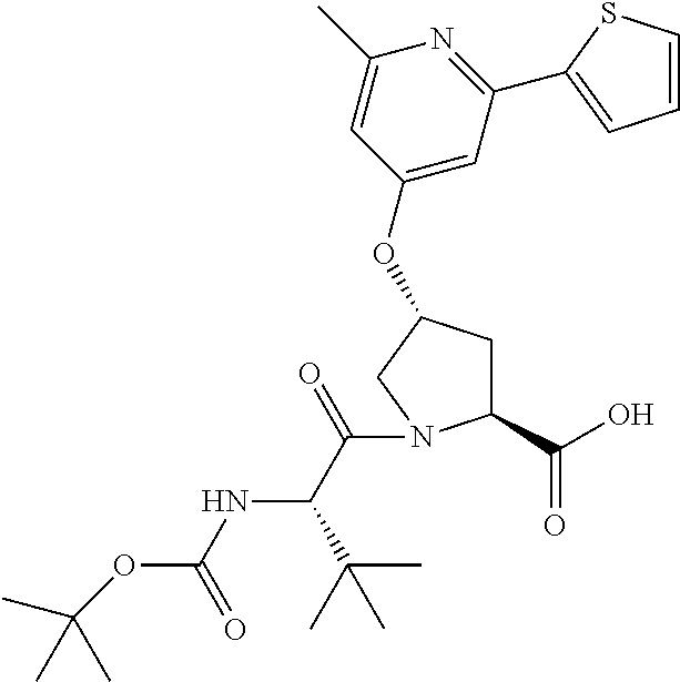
O(C1=CC(C2=CC=CS2)=NC(C)=C1)C1CC(C(O)=O)N(C(C(C(C)(C)C)NC(OC(C)(C)C)=O)=O)C1
